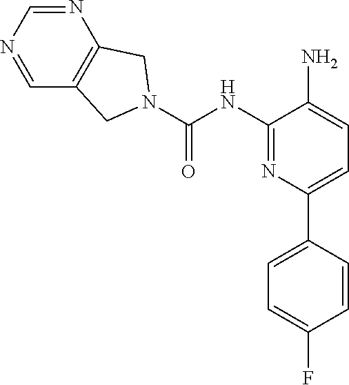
N1=CN=CC2=C1CN(C(=O)NC1=NC(C3=CC=C(F)C=C3)=CC=C1N)C2
